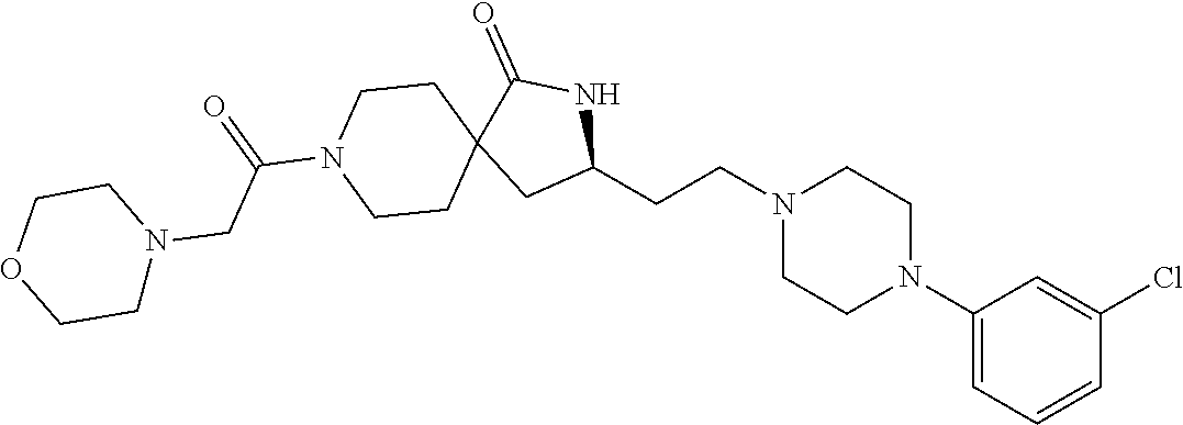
C1(CCN2CCN(C3=CC=CC(Cl)=C3)CC2)NC(=O)C2(C1)CCN(C(=O)CN1CCOCC1)CC2
